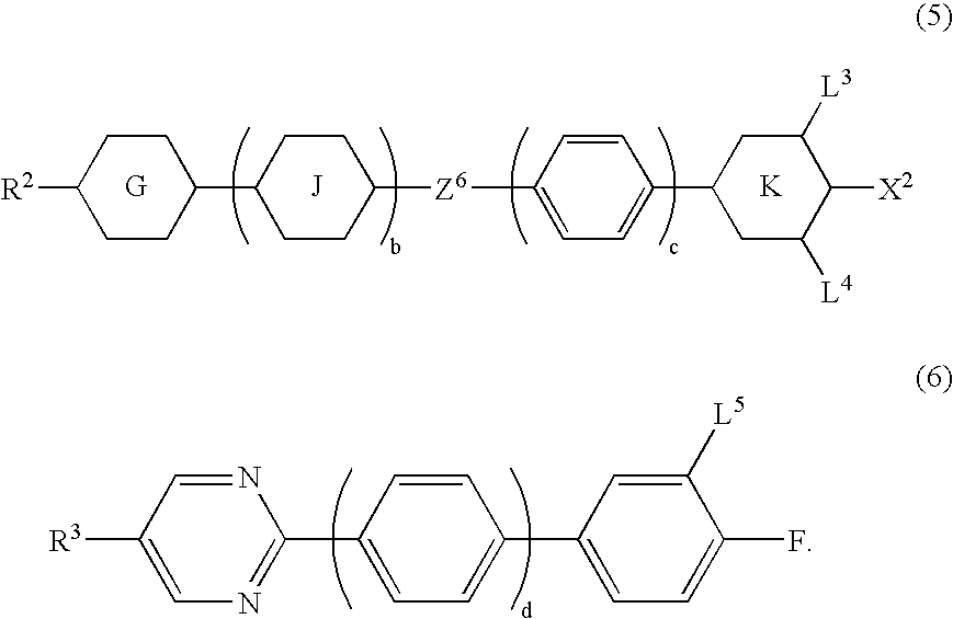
[J].[G].[K].C1=C([Z6]C2CCC(C3CCC([R2])CC3)CC2)C=CC(C2CC([L4])C([X2])C([L3])C2)=C1.N1=CC([R3])=CN=C1C1=CC=C(C2=CC=C(F)C([L5])=C2)C=C1
